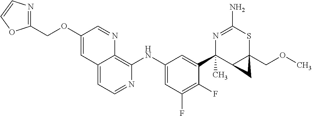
C12=CC=NC(NC3=CC(F)=C(F)C(C4(C)C5C(COC)(SC(N)=N4)C5)=C3)=C1N=CC(OCC1=NC=CO1)=C2
